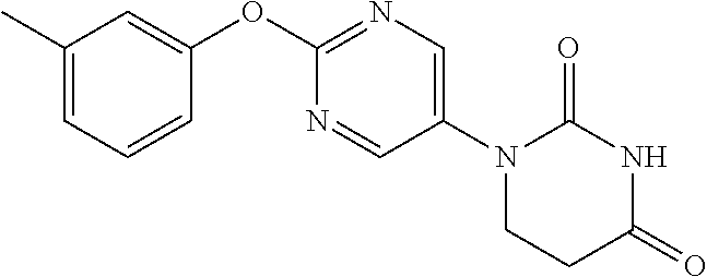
C1(OC2=NC=C(N3CCC(=O)NC3=O)C=N2)=CC(C)=CC=C1
